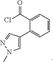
C1=CC=C(C(Cl)=O)C(C2=CN(C)N=C2)=C1
